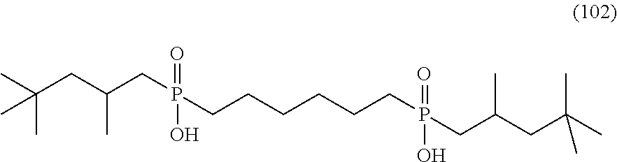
CC(CC(CP(O)(=O)CCCCCCP(=O)(O)CC(CC(C)(C)C)C)C)(C)C
